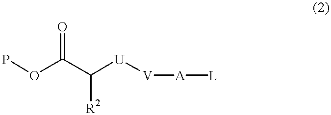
POC(C([R2])[U][V][A][L])=O
